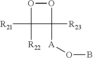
O1C([R21])([R22])C([R23])([A]OB)O1
